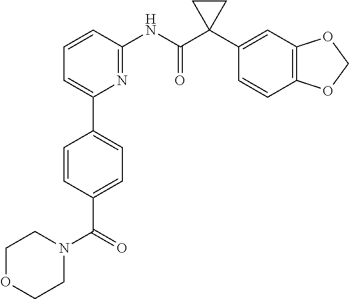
C1=CC(NC(C2(C3=CC4=C(C=C3)OCO4)CC2)=O)=NC(C2=CC=C(C(N3CCOCC3)=O)C=C2)=C1
